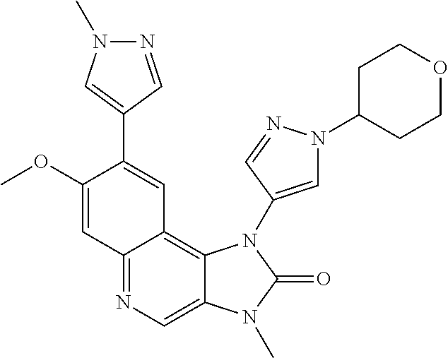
C1(OC)=CC2=NC=C3C(=C2C=C1C1=CN(C)N=C1)N(C1=CN(C2CCOCC2)N=C1)C(=O)N3C
